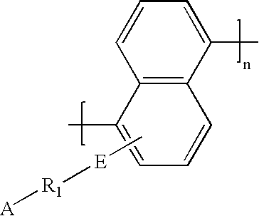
C[E][R1][A].C12=C(C(C)=CC=C1)C=CC=C2C
